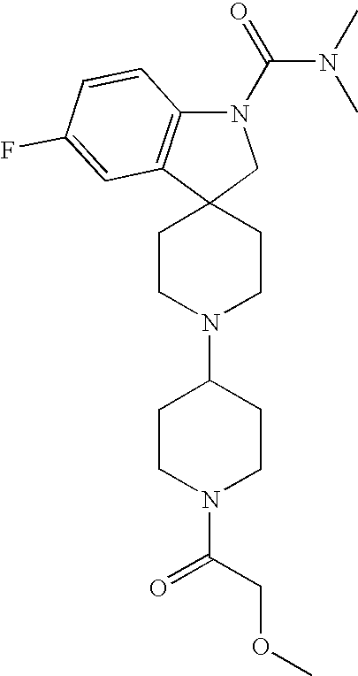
C1CN(C2CCN(C(COC)=O)CC2)CCC12CN(C(N(C)C)=O)C1=C2C=C(F)C=C1
